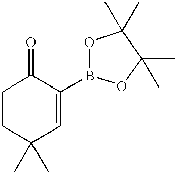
C1CC(C)(C)C=C(B2OC(C)(C)C(C)(C)O2)C1=O
